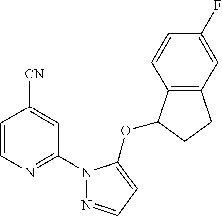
C1=CN=C(N2N=CC=C2OC2C3=C(C=C(F)C=C3)CC2)C=C1[CN]
